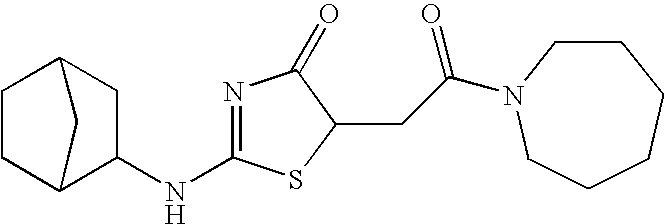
C1CC2C(NC3=NC(=O)C(CC(=O)N4CCCCCC4)S3)CC1C2
